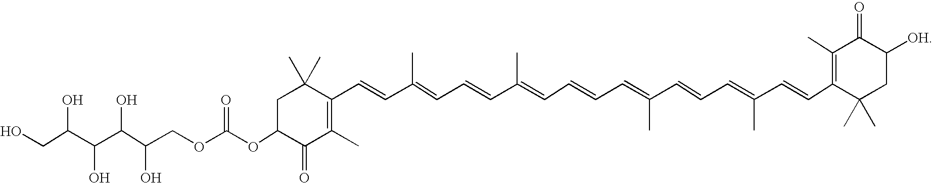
C1C(OC(=O)OCC(C(C(C(CO)O)O)O)O)C(=O)C(C)=C(C=CC(=CC=CC(=CC=CC=C(C=CC=C(C=CC2=C(C)C(=O)C([OH])CC2(C)C)C)C)C)C)C1(C)C
